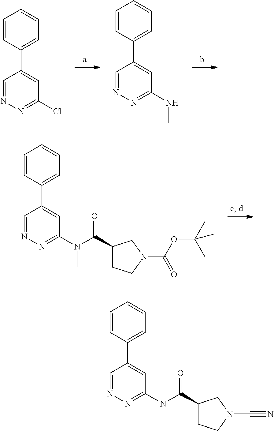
C1=NN=C(Cl)C=C1C1=CC=CC=C1.C1=NN=C(NC)C=C1C1=CC=CC=C1.C1=NN=C(N(C)C(=O)C2CCN(C(OC(C)(C)C)=O)C2)C=C1C1=CC=CC=C1.C1=NN=C(N(C)C(=O)C2CCN(C#N)C2)C=C1C1=CC=CC=C1
